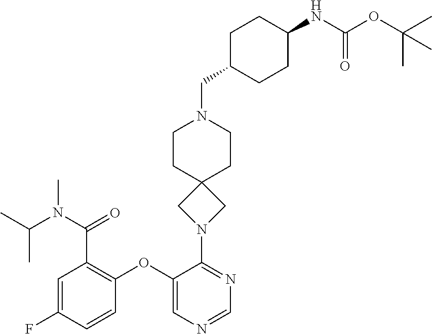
C1=C(F)C=CC(OC2=CN=CN=C2N2CC3(C2)CCN(CC2CCC(NC(OC(C)(C)C)=O)CC2)CC3)=C1C(=O)N(C)C(C)C
